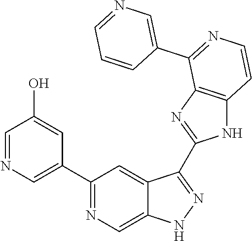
C1(C2=NC=C3C(=C2)C(C2=NC4=C(N2)C=CN=C4C2=CN=CC=C2)=NN3)=CN=CC(O)=C1
